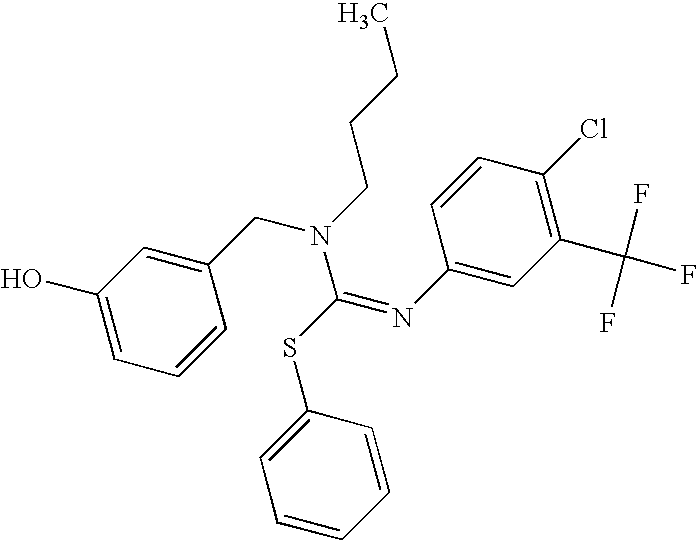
C1(O)=CC=CC(CN(CCCC)C(SC2=CC=CC=C2)=NC2=CC(C(F)(F)F)=C(Cl)C=C2)=C1
